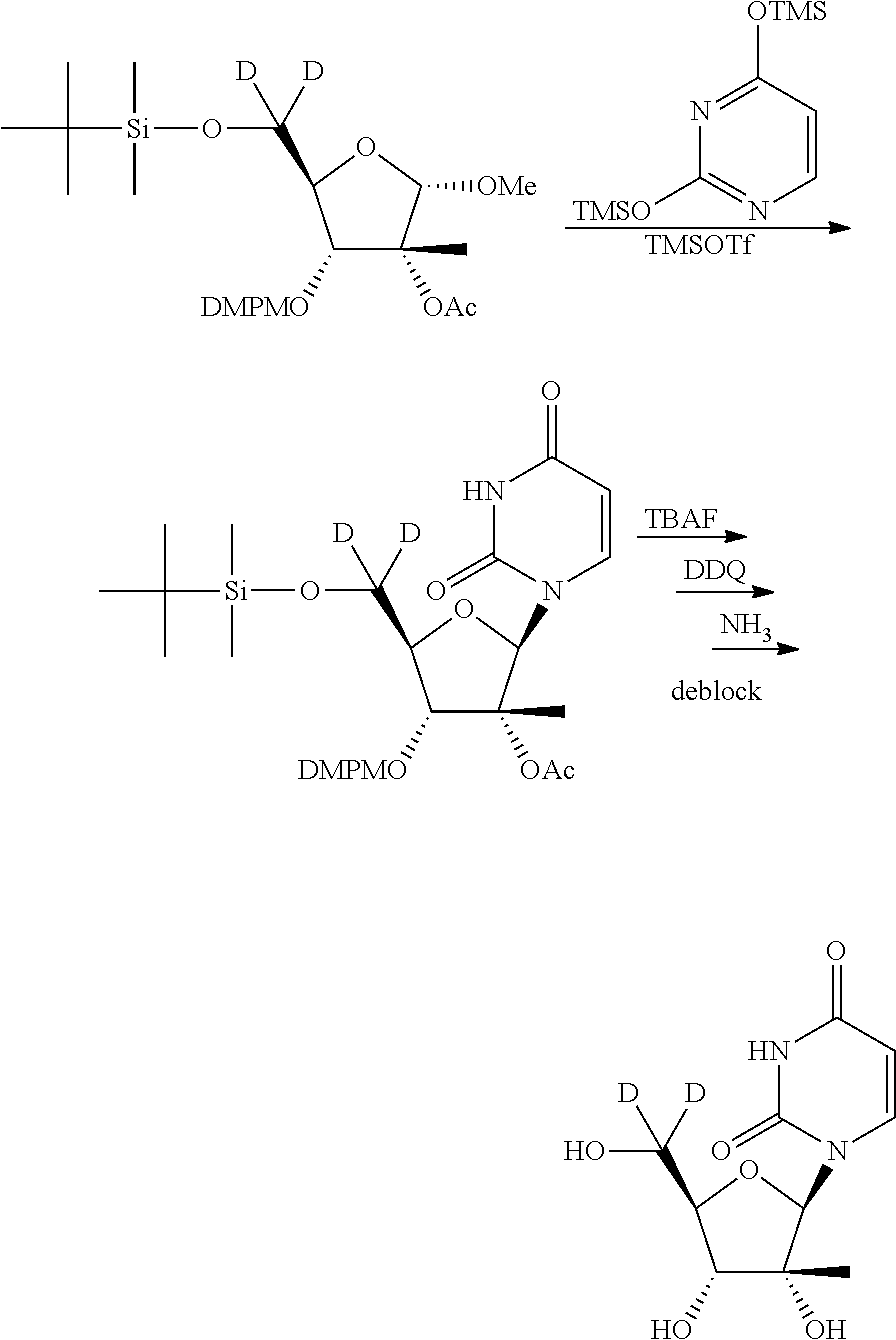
[TBAF].[DDQ].N.C1([DMPMO])C(C)([OAc])C(N2C(=O)NC(=O)C=C2)OC1C(O[Si](C)(C)C(C)(C)C)([D])[D].C1([DMPMO])C(C)([OAc])C([OMe])OC1C(O[Si](C)(C)C(C)(C)C)([D])[D].N1=C([OTMS])C=CN=C1[TMSO].[TMSOTf].C1(O)C(C)(O)C(N2C(=O)NC(=O)C=C2)OC1C(O)([D])[D]
